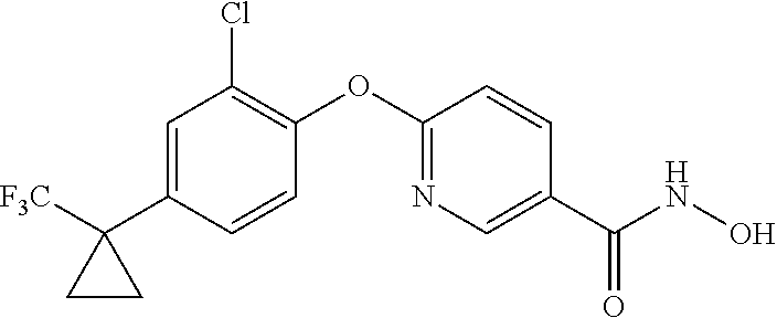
C1=C(C2([F3C])CC2)C=CC(OC2=NC=C(C(NO)=O)C=C2)=C1Cl
